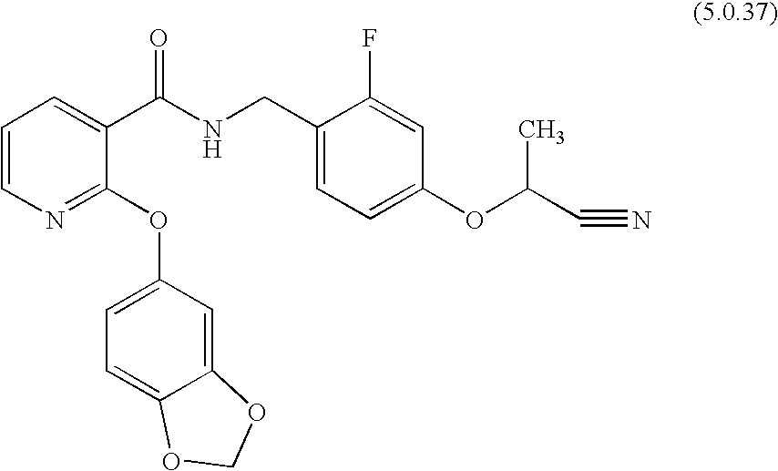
C1=CC=C(C(NCC2=CC=C(OC(C#N)C)C=C2F)=O)C(OC2=CC=C3C(=C2)OCO3)=N1
